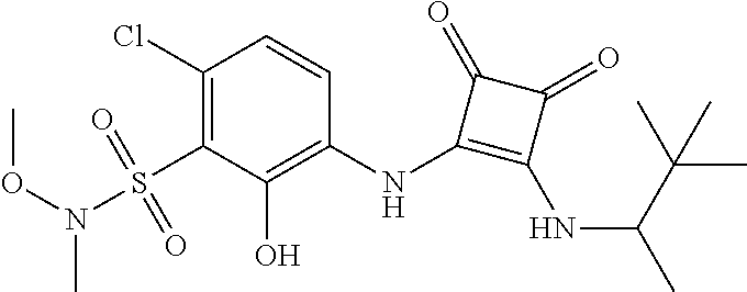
C1(Cl)=C(S(=O)(=O)N(C)OC)C(O)=C(NC2=C(NC(C)C(C)(C)C)C(=O)C2=O)C=C1
